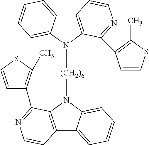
C12=C(N([(CH2)6]N3C4=C(C5=CC=CC=C35)C=CN=C4C3=C(C)SC=C3)C3=CC=CC=C13)C(C1=C(C)SC=C1)=NC=C2
